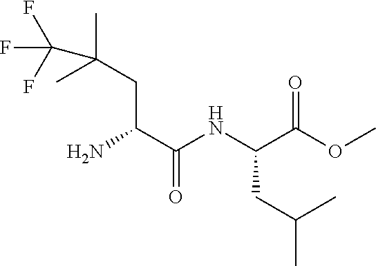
C(CC(C)(C)C(F)(F)F)(N)C(=O)NC(CC(C)C)C(=O)OC
